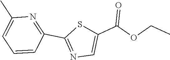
C1(C)=CC=CC(C2=NC=C(C(OCC)=O)S2)=N1
